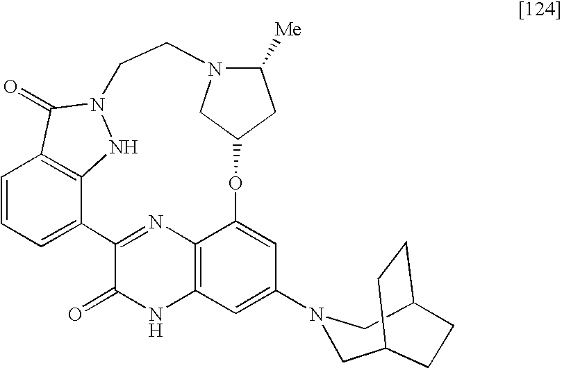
C1=CC=C2C3=C1C(=O)N(N3)CCN1C([Me])CC(OC3=CC(N4CC5CCC(CC5)C4)=CC4=C3N=C2C(=O)N4)C1
